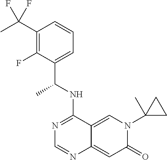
C1(C(C)(F)F)=C(F)C(C(NC2=NC=NC3=CC(=O)N(C4(C)CC4)C=C23)C)=CC=C1
